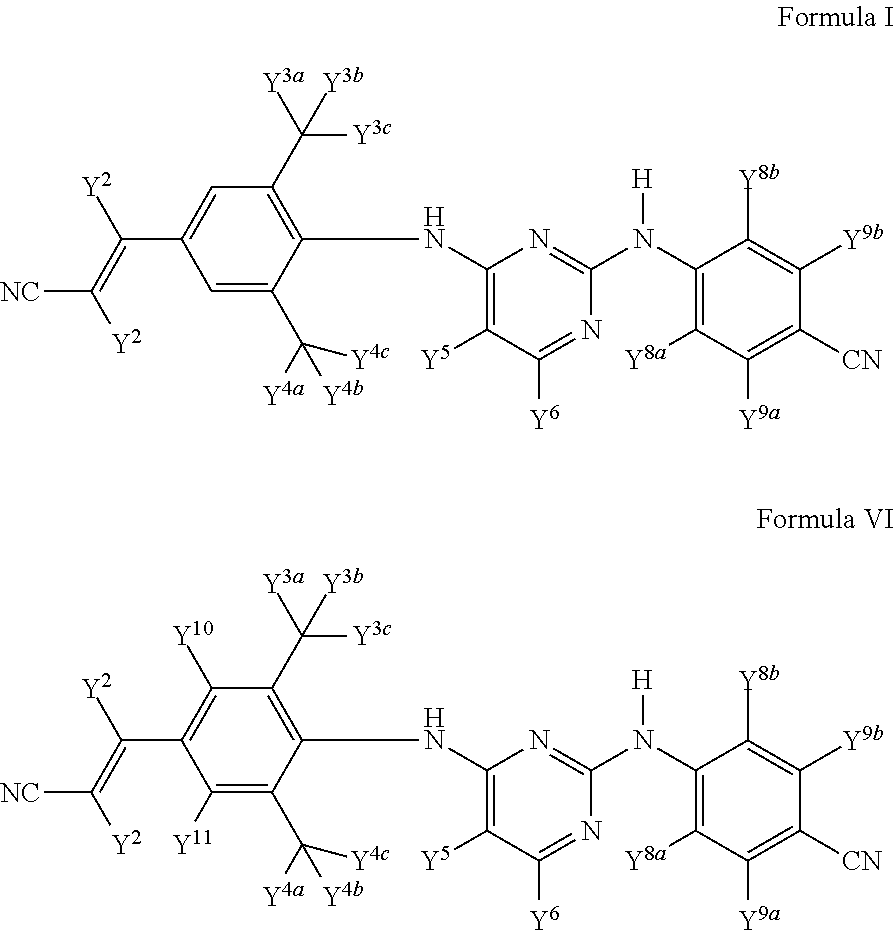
C1(N(C2=C([Y8a])C([Y9a])=C([CN])C([Y9b])=C2[Y8b])[H])=NC(NC2=C(C([Y3a])([Y3c])[Y3b])C=C(C(=C([Y2])[NC])[Y2])C=C2C([Y4a])([Y4c])[Y4b])=C([Y5])C([Y6])=N1.C1(N(C2=C([Y8a])C([Y9a])=C([CN])C([Y9b])=C2[Y8b])[H])=NC(NC2=C(C([Y3a])([Y3c])[Y3b])C([Y10])=C(C(=C([Y2])[NC])[Y2])C([Y11])=C2C([Y4a])([Y4c])[Y4b])=C([Y5])C([Y6])=N1
